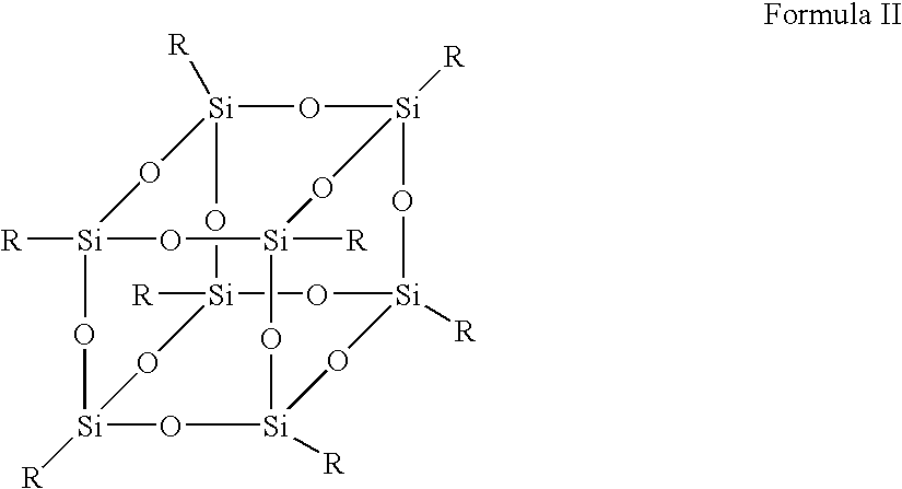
[Si]12([R])O[Si]3([R])O[Si]4([R])O[Si]([R])(O[Si]5([R])O[Si]([R])(O[Si]([R])(O[Si]([R])(O4)O5)O3)O1)O2
